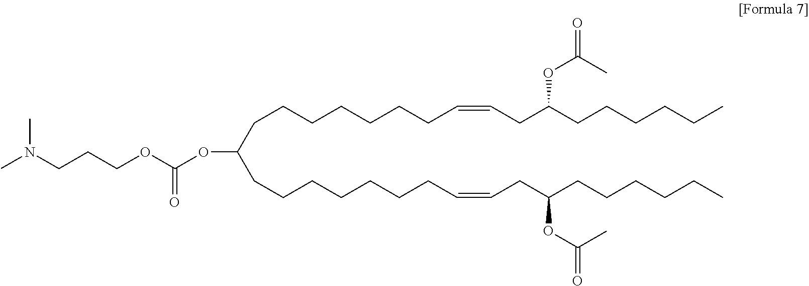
CN(CCCOC(OC(CCCCCCCC=CCC(CCCCCC)OC(C)=O)CCCCCCCC=CCC(CCCCCC)OC(C)=O)=O)C
